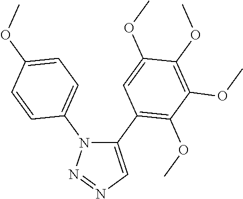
C1(C2=C(OC)C(OC)=C(OC)C(OC)=C2)=CN=NN1C1=CC=C(OC)C=C1
